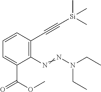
C1=CC(C#C[Si](C)(C)C)=C(N=NN(CC)CC)C(C(OC)=O)=C1
